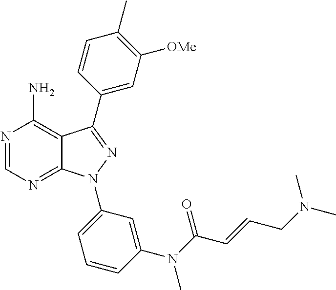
N1=CN=C2C(=C1N)C(C1=CC([OMe])=C(C)C=C1)=NN2C1=CC=CC(N(C(C=CCN(C)C)=O)C)=C1
